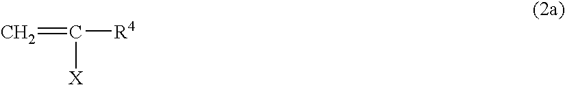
C=C([R4])[X]
